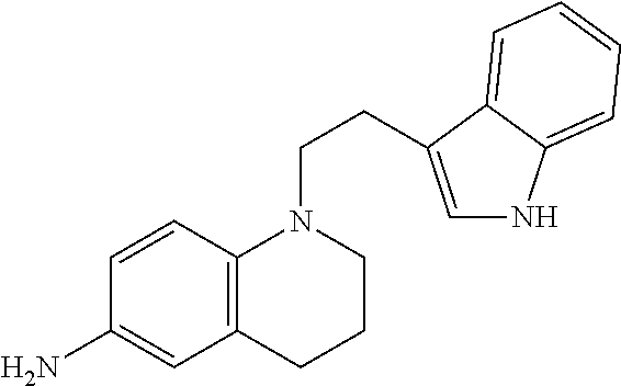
C12=C(CCCN1CCC1=CNC3=CC=CC=C31)C=C(N)C=C2
